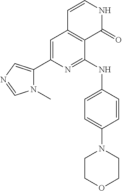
C1(C2=CN=CN2C)=CC2=C(C(NC3=CC=C(N4CCOCC4)C=C3)=N1)C(=O)NC=C2
